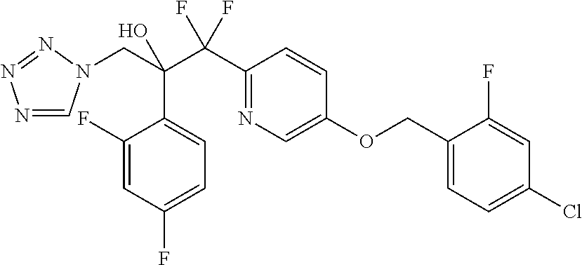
N1=CN(CC(C(C2=NC=C(OCC3=CC=C(Cl)C=C3F)C=C2)(F)F)(O)C2=CC=C(F)C=C2F)N=N1
